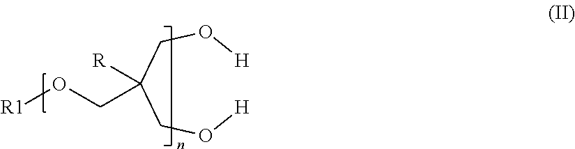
[H]OCC(CO[H])([R])CO[R1]
